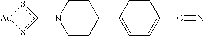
c1(N2CCC(C3=CC=C(C#N)C=C3)CC2)s[Au]s1
